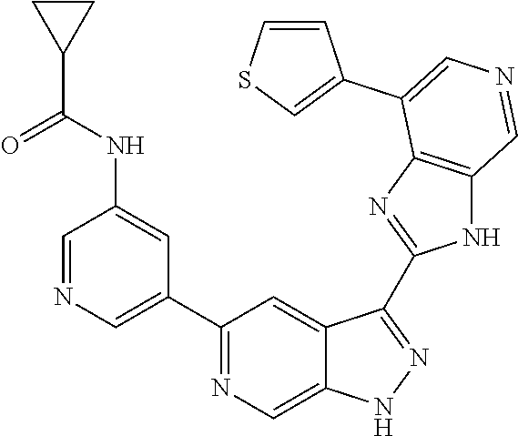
C1(C2=CN=CC(NC(C3CC3)=O)=C2)=NC=C2C(=C1)C(C1=NC3=C(N1)C=NC=C3C1=CSC=C1)=NN2
